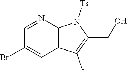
C12=C(N=CC(Br)=C1)N([Ts])C(CO)=C2I
